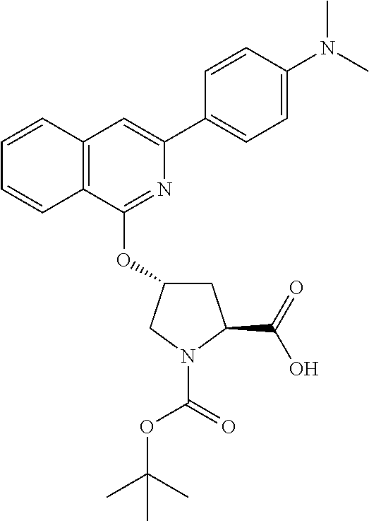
C12=C(C(OC3CC(C(O)=O)N(C(OC(C)(C)C)=O)C3)=NC(C3=CC=C(N(C)C)C=C3)=C1)C=CC=C2
